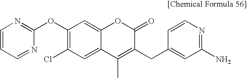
C1(OC2=NC=CC=N2)=C(Cl)C=C2C(=C1)OC(=O)C(CC1=CC(N)=NC=C1)=C2C
